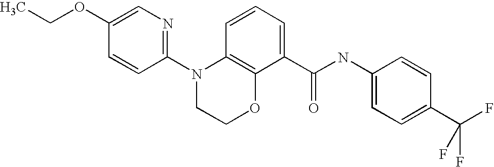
C1(N2CCOC3=C2C=CC=C3C(NC2=CC=C(C(F)(F)F)C=C2)=O)=NC=C(OCC)C=C1
